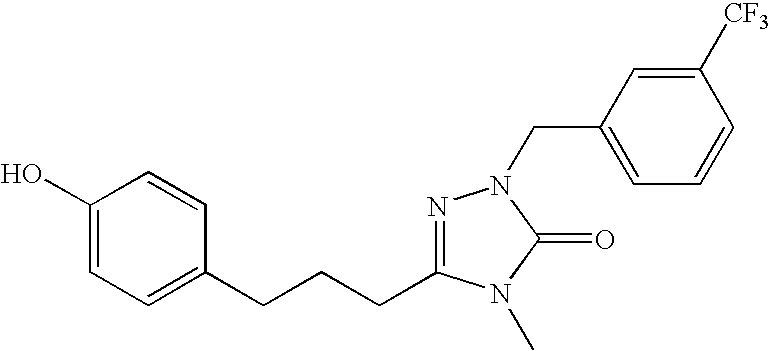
C1(O)=CC=C(CCCC2=NN(CC3=CC=CC([CF3])=C3)C(=O)N2C)C=C1
